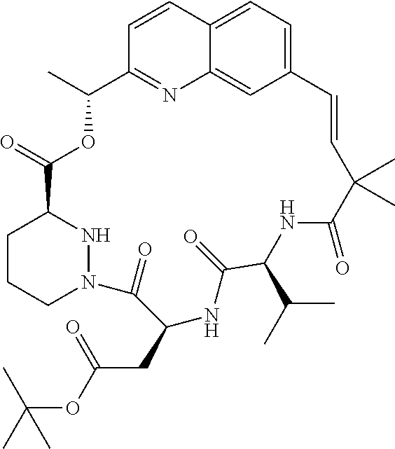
C12=CC=C3C(=C1)N=C(C=C3)C(C)OC(=O)C1CCCN(N1)C(=O)C(CC(=O)OC(C)(C)C)NC(=O)C(C(C)C)NC(=O)C(C)(C)C=C2
